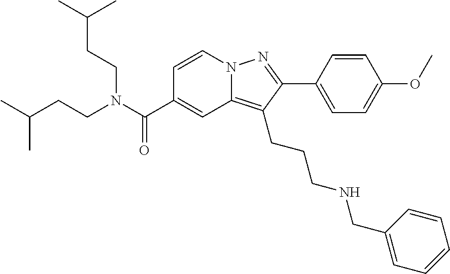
C1=CN2C(=C(CCCNCC3=CC=CC=C3)C(C3=CC=C(OC)C=C3)=N2)C=C1C(N(CCC(C)C)CCC(C)C)=O
